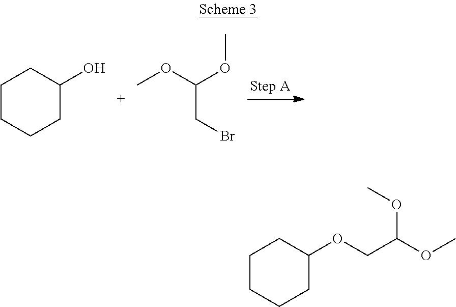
C1C(O)CCCC1.C(OC)(OC)CBr.C1C(OCC(OC)OC)CCCC1
